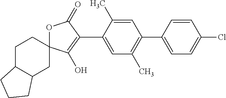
C1C2C(CC3(C1)OC(=O)C(C1=CC(C)=C(C4=CC=C(Cl)C=C4)C=C1C)=C3O)CCC2
